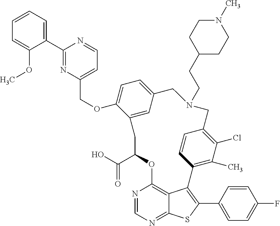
C1(C2=NC(COC3=CC=C4C=C3CC(C(O)=O)OC3=C5C(=NC=N3)SC(C3=CC=C(F)C=C3)=C5C3=C(C)C(Cl)=C(C=C3)CN(CCC3CCN(C)CC3)C4)=CC=N2)=CC=CC=C1OC
